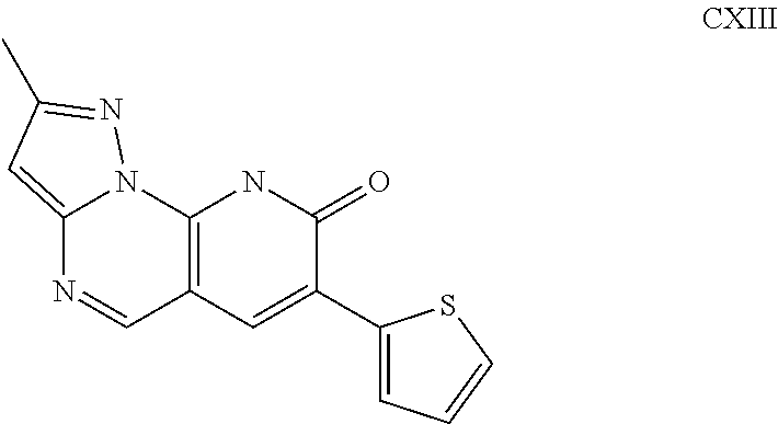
C12=CC(C)=NN1C1=C(C=N2)C=C(C2=CC=CS2)C(=O)N1
